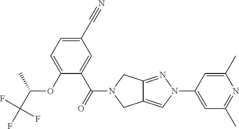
C1(C#N)=CC=C(OC(C(F)(F)F)C)C(C(=O)N2CC3=CN(C4=CC(C)=NC(C)=C4)N=C3C2)=C1
